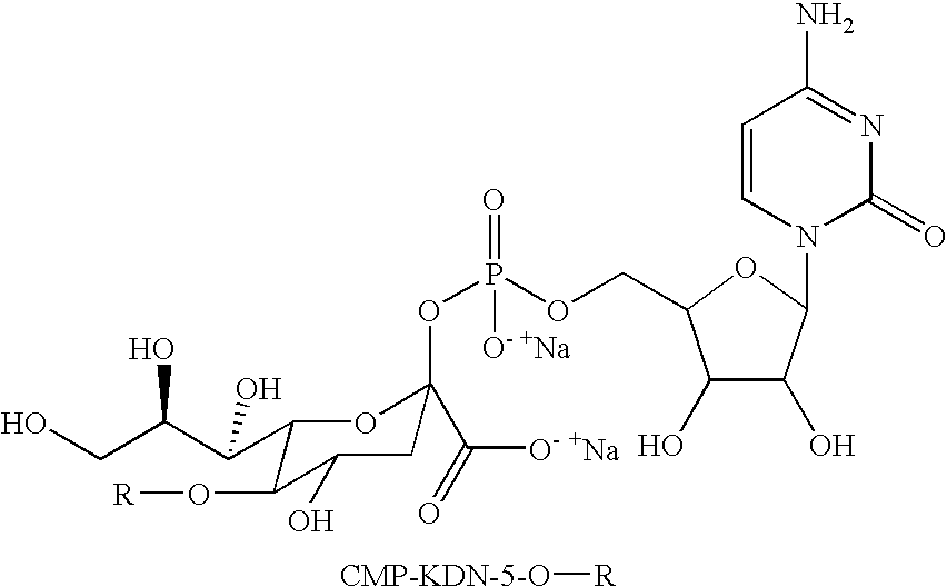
OCC(C(C1C(O[R])C(O)CC(OP(OCC2C(O)C(O)C(N3C(=O)N=C(N)C=C3)O2)(=O)[O- +Na])(C(=O)[O- +Na])O1)O)O.[CMP-KDN-5-O][R]
